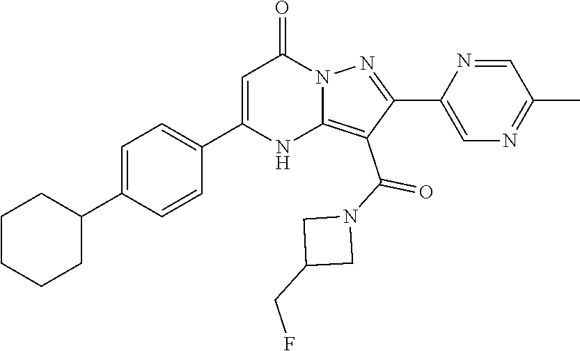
C1(C2=CC=C(C3=CC(=O)N4C(=C(C(N5CC(CF)C5)=O)C(C5=CN=C(C)C=N5)=N4)N3)C=C2)CCCCC1
